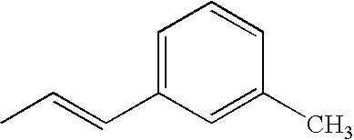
CC=CC1=CC=CC(C)=C1
